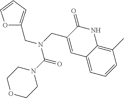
O1C(CN(C(N2CCOCC2)=O)CC2=CC3=CC=CC(C)=C3NC2=O)=CC=C1
